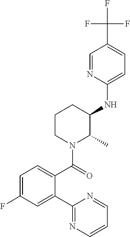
C1(NC2C(C)N(C(=O)C3=CC=C(F)C=C3C3=NC=CC=N3)CCC2)=CC=C(C(F)(F)F)C=N1
